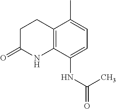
C12=C(C(NC(C)=O)=CC=C1C)NC(=O)CC2
